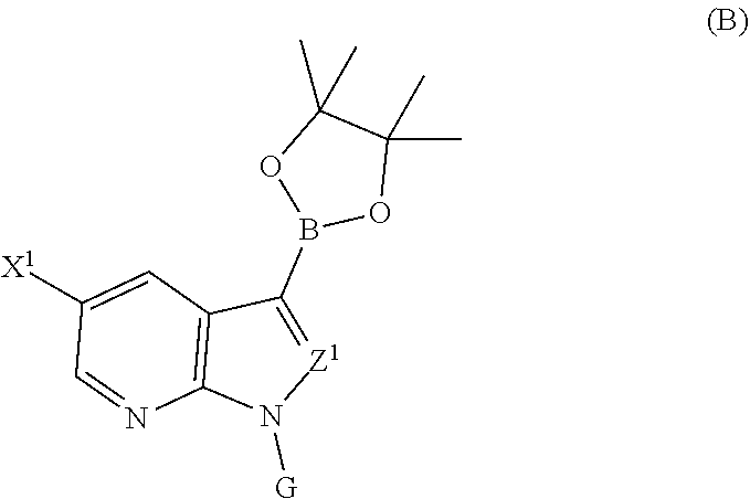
C1([X1])=CC2=C(N=C1)N([G])[Z1]=C2B1OC(C)(C)C(C)(C)O1
